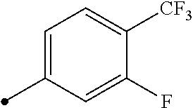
C1(F)=CC(C)=CC=C1[CF3]
